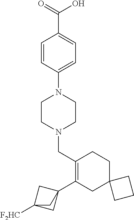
C1(C23CC([F2HC])(C2)C3)=C(CN2CCN(C3=CC=C(C(=O)O)C=C3)CC2)CCC2(C1)CCC2
